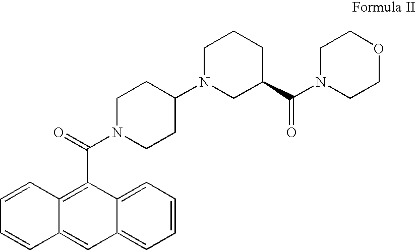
C12=CC3=CC=CC=C3C(C(N3CCC(N4CCCC(C(N5CCOCC5)=O)C4)CC3)=O)=C1C=CC=C2
